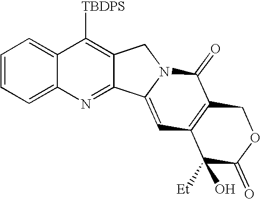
C1=CC=C2C(=C1)C([TBDPS])=C1C(=N2)C2=CC3=C(C(=O)N2C1)COC(=O)C3([Et])O
